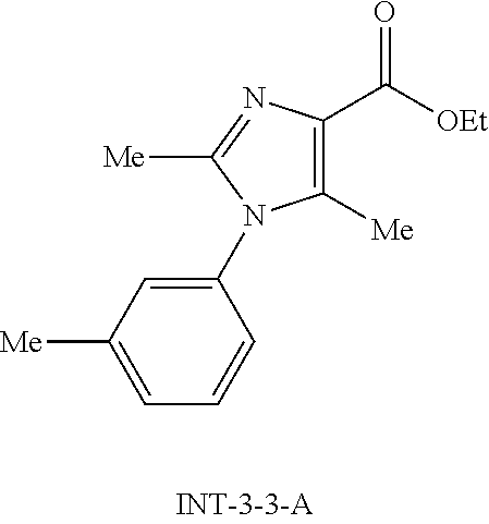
C1([Me])=C(C(=O)[OEt])N=C([Me])N1C1=CC([Me])=CC=C1
